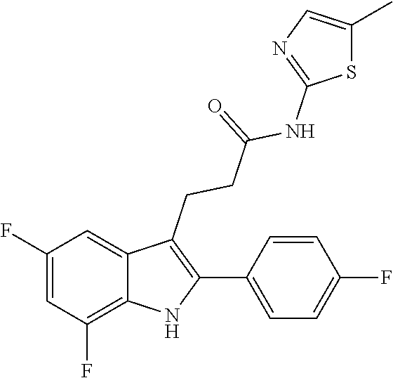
C1(C2=C(CCC(=O)NC3=NC=C(C)S3)C3=CC(F)=CC(F)=C3N2)=CC=C(F)C=C1
